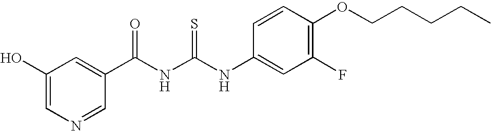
C(NC(NC1=CC(F)=C(OCCCCC)C=C1)=S)(=O)C1=CC(O)=CN=C1
